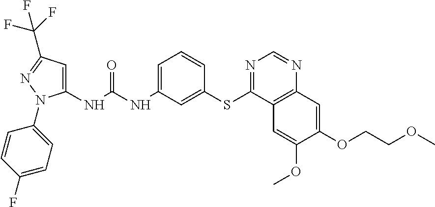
C1(NC(NC2=CC=CC(SC3=NC=NC4=C3C=C(OC)C(OCCOC)=C4)=C2)=O)=CC(C(F)(F)F)=NN1C1=CC=C(F)C=C1
